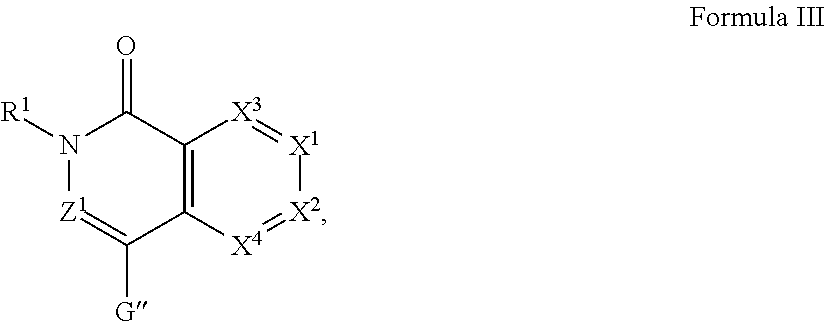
N1([R1])[Z1]=C([G])C2=C([X3]=[X1][X2]=[X4]2)C1=O
